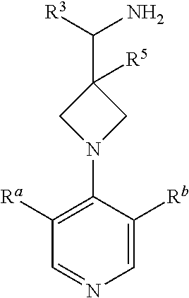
C1([Ra])=C(N2CC(C([R3])N)([R5])C2)C([Rb])=CN=C1
